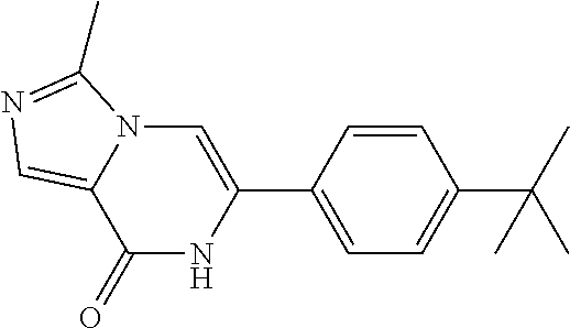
C1(=O)NC(C2=CC=C(C(C)(C)C)C=C2)=CN2C1=CN=C2C
